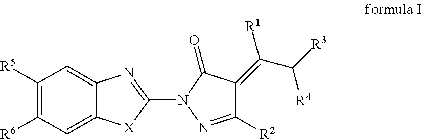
C1([R5])=C([R6])C=C2C(=C1)N=C(N1N=C([R2])C(=C(C([R3])[R4])[R1])C1=O)[X]2
